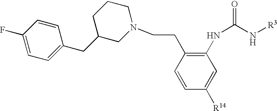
C1=CC([R14])=CC(NC(=O)N[R3])=C1CCN1CCCC(CC2=CC=C(F)C=C2)C1
